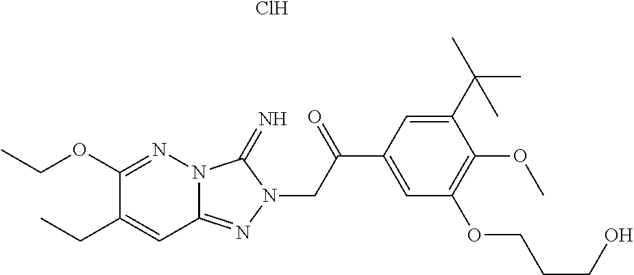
Cl.N12C(=NN(CC(C3=CC(OCCCO)=C(OC)C(C(C)(C)C)=C3)=O)C1=N)C=C(CC)C(OCC)=N2
